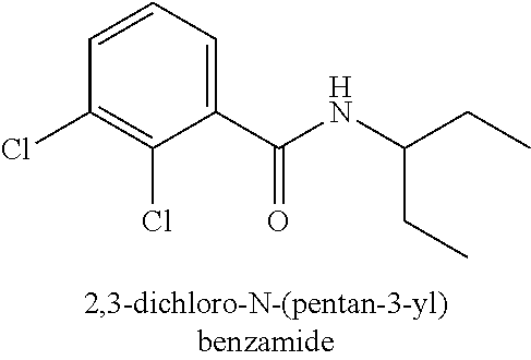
C1(C(NC(CC)CC)=O)=CC=CC(Cl)=C1Cl
